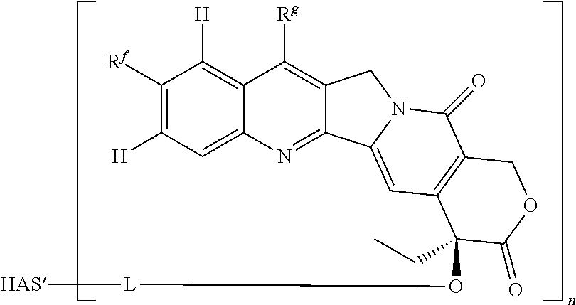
C1([Rf])=C([H])C=C2C(=C1[H])C([Rg])=C1C(=N2)C2=CC3=C(C(=O)N2C1)COC(=O)C3(O[L][HAS])CC
